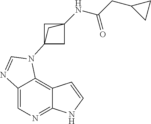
C1=C2C(=C3C(=N1)NC=C3)N(C13CC(NC(CC4CC4)=O)(C1)C3)C=N2
